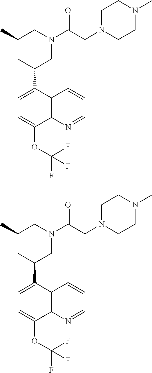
C12=C(C=CC=N1)C(C1CC(C)CN(C(CN3CCN(C)CC3)=O)C1)=CC=C2OC(F)(F)F.C12=C(C=CC=N1)C(C1CC(C)CN(C(CN3CCN(C)CC3)=O)C1)=CC=C2OC(F)(F)F
